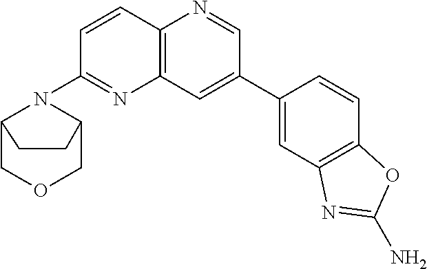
C1=CC2=C(N=C1N1C3COCC1CC3)C=C(C1=CC3=C(C=C1)OC(N)=N3)C=N2
